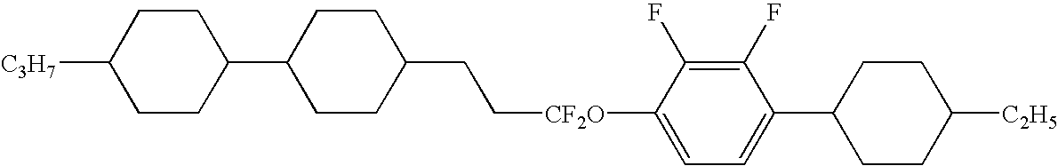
C1CC(C2CCC(CC[CF2O]C3=CC=C(C4CCC([C2H5])CC4)C(F)=C3F)CC2)CCC1[C3H7]
